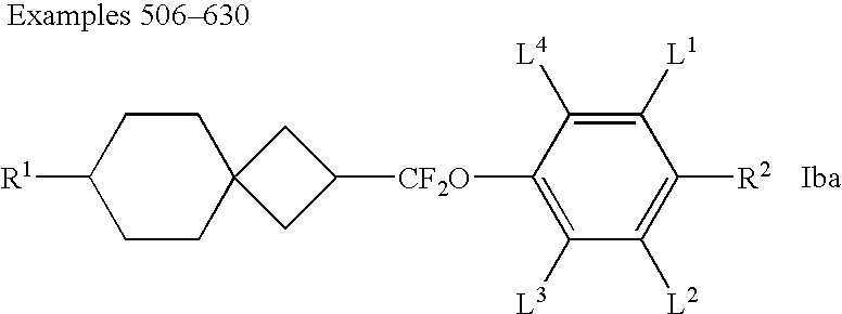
C1CC2(CCC1[R1])CC([CF2O]C1=C([L3])C([L2])=C([R2])C([L1])=C1[L4])C2
